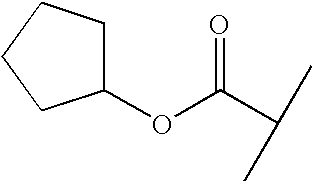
C1(OC(C(C)C)=O)CCCC1
